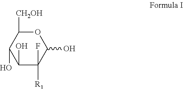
O1C([CH2OH])C(O)C(O)C(F)([R1])C1O
